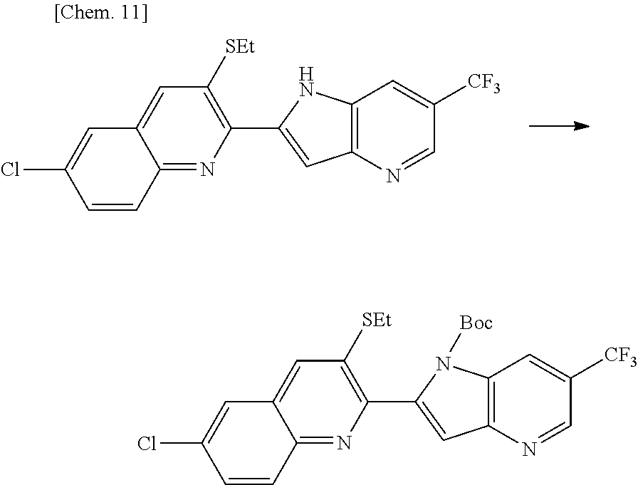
C1(C2=CC3=C(N2)C=C([CF3])C=N3)=C([SEt])C=C2C(=N1)C=CC(Cl)=C2.C1(C2=CC3=C(N2[Boc])C=C([CF3])C=N3)=C([SEt])C=C2C(=N1)C=CC(Cl)=C2
